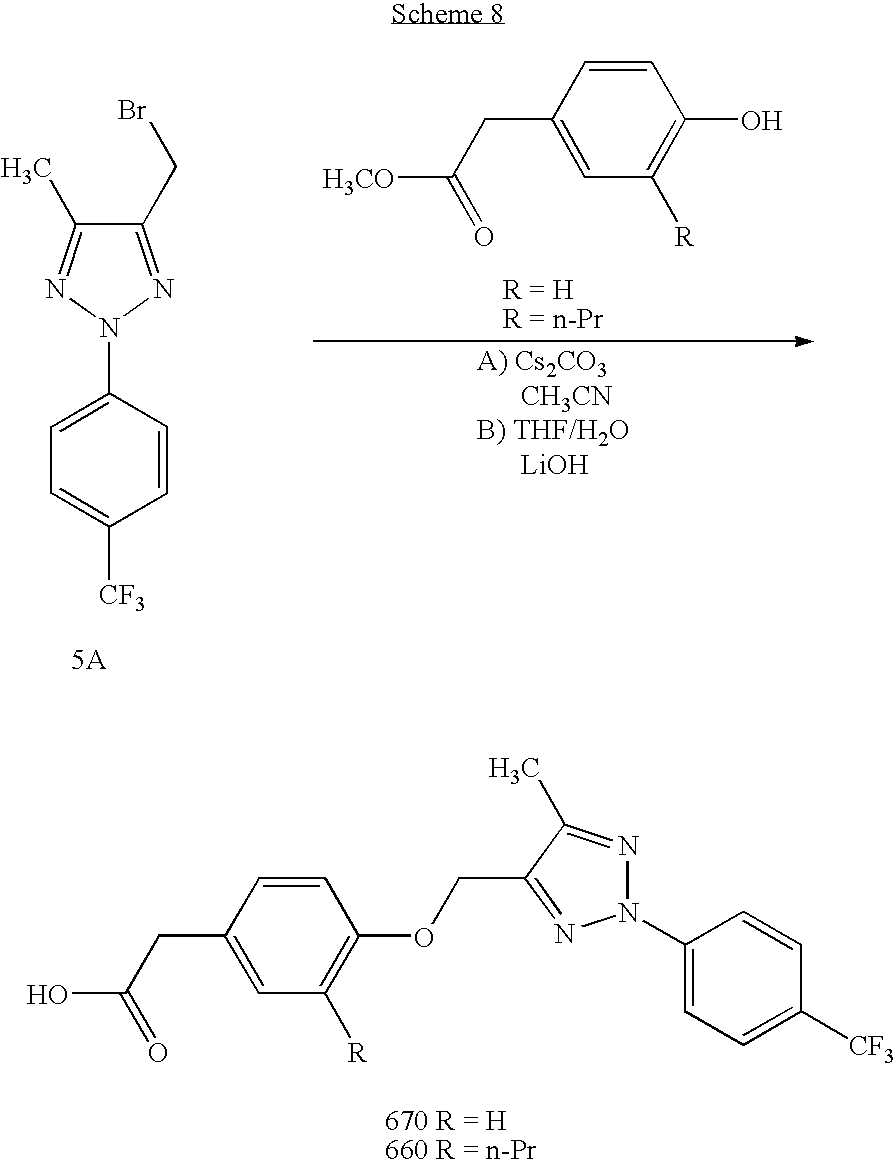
C1=CC(CC(O)=O)=CC([R])=C1OCC1=NN(C2=CC=C([CF3])C=C2)N=C1C.C1(CBr)=NN(C2=CC=C([CF3])C=C2)N=C1C.C1=CC(CC([H3CO])=O)=CC([R])=C1O
